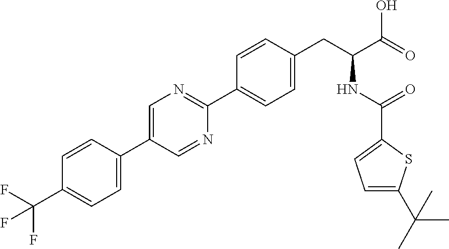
FC(C1=CC=C(C2=CN=C(C3=CC=C(CC(NC(=O)C4=CC=C(C(C)(C)C)S4)C(=O)O)C=C3)N=C2)C=C1)(F)F
